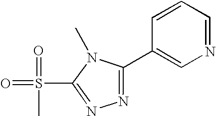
C1=CC=NC=C1C1=NN=C(S(=O)(=O)C)N1C
